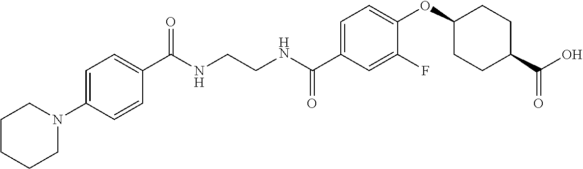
C(NCCNC(C1=CC=C(OC2CCC(C(O)=O)CC2)C(F)=C1)=O)(=O)C1=CC=C(N2CCCCC2)C=C1
